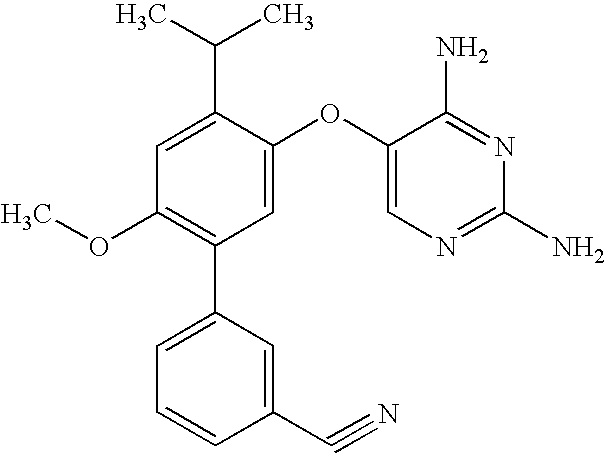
C1=C(C(C)C)C(OC2=CN=C(N)N=C2N)=CC(C2=CC=CC(C#N)=C2)=C1OC
